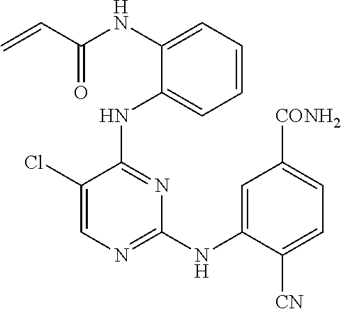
N(C1=CC=CC=C1NC1=NC(NC2=CC([CONH2])=CC=C2[CN])=NC=C1Cl)C(C=C)=O
